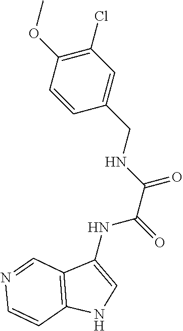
C1(CNC(C(=O)NC2=CNC3=C2C=NC=C3)=O)=CC(Cl)=C(OC)C=C1
